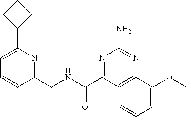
C1=C(C2CCC2)N=C(CNC(=O)C2=NC(N)=NC3=C2C=CC=C3OC)C=C1
